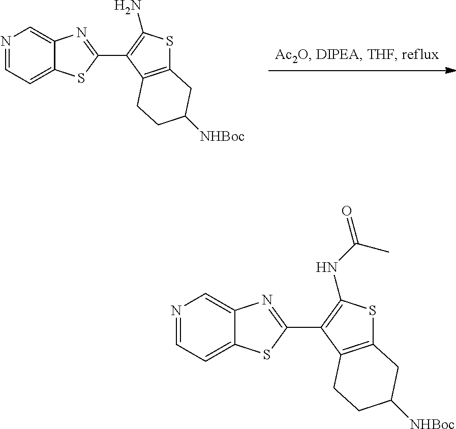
C1=NC=C2C(=C1)SC(C1=C(NC(=O)C)SC3=C1CCC([NHBoc])C3)=N2.C1=NC=C2C(=C1)SC(C1=C(N)SC3=C1CCC([NHBoc])C3)=N2
